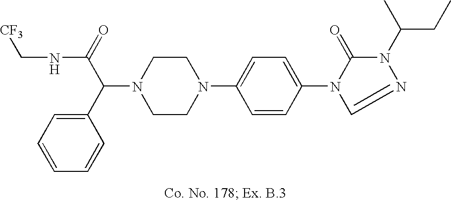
N1(C(C(=O)NC[CF3])C2=CC=CC=C2)CCN(C2=CC=C(N3C(=O)N(C(C)CC)N=C3)C=C2)CC1
